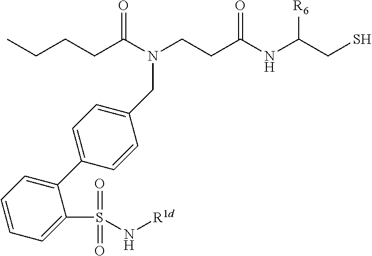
C(CCC(N(CCC(NC(CS)[R6])=O)CC1=CC=C(C2=CC=CC=C2S(N[R1d])(=O)=O)C=C1)=O)C
